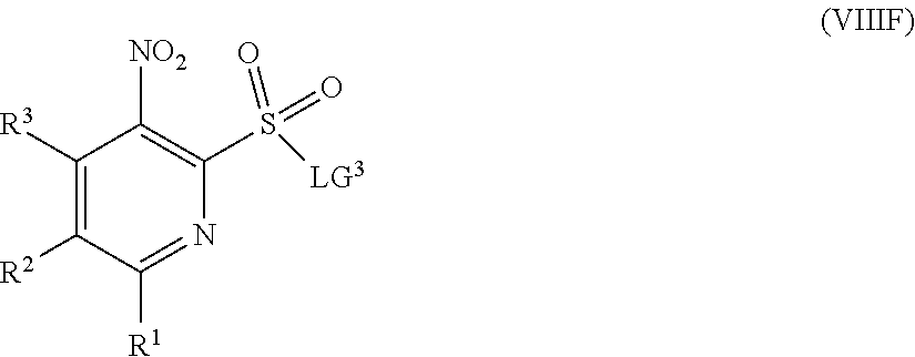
C1([NO2])=C(S([LG3])(=O)=O)N=C([R1])C([R2])=C1[R3]
